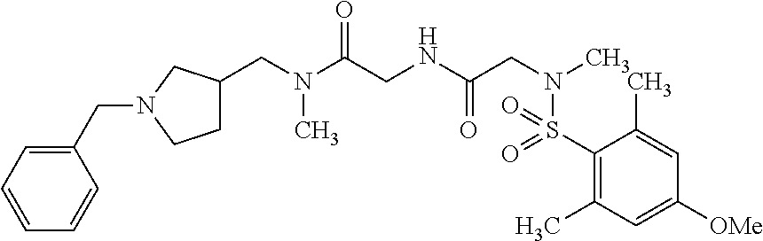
C1(S(N(CC(NCC(N(CC2CCN(CC3=CC=CC=C3)C2)C)=O)=O)C)(=O)=O)=C(C)C=C([OMe])C=C1C
